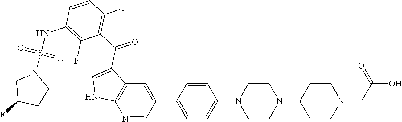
C1=C(C2=CC3=C(N=C2)NC=C3C(C2=C(F)C=CC(NS(N3CC(F)CC3)(=O)=O)=C2F)=O)C=CC(N2CCN(C3CCN(CC(O)=O)CC3)CC2)=C1
